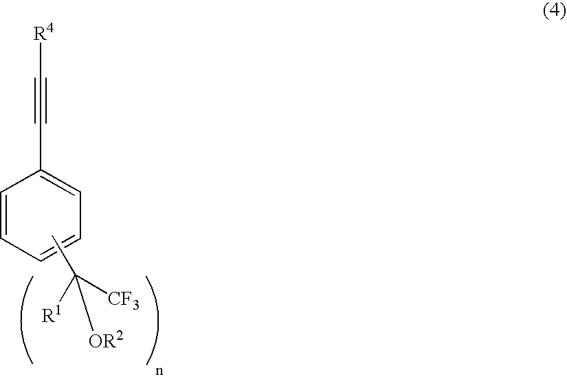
C1=CC=CC=C1C#C[R4].CC([R1])([CF3])[OR2]
